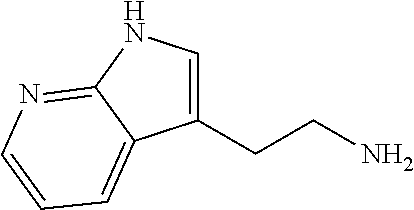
C1(CCN)=CNC2=NC=CC=C12
